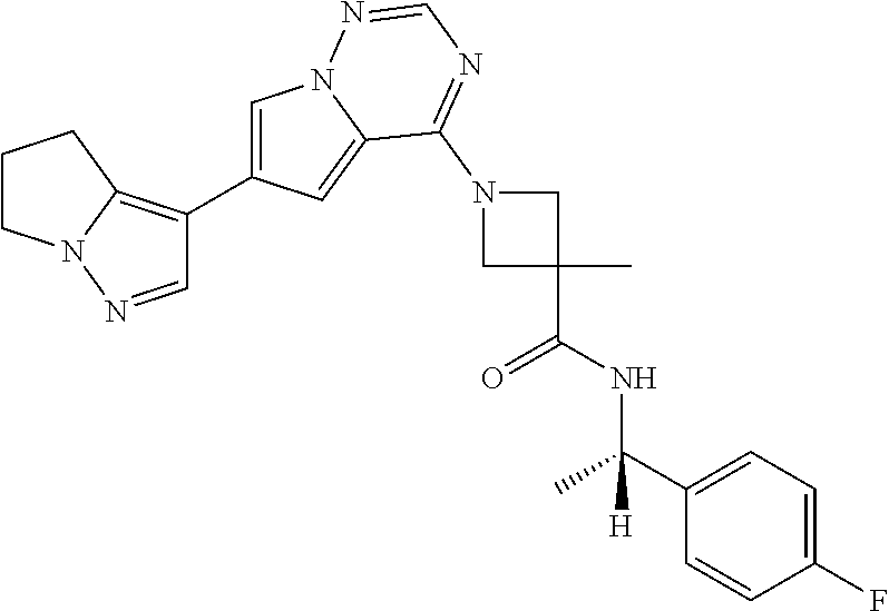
C1=C(C2=C3N(N=C2)CCC3)C=C2N1N=CN=C2N1CC(C)(C(NC(C2=CC=C(F)C=C2)(C)[H])=O)C1
